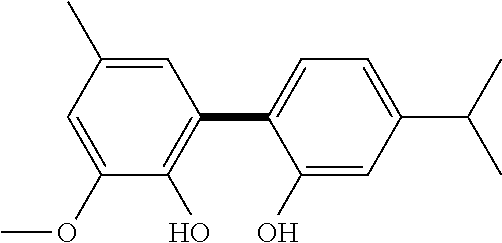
C1=C(C)C=C(OC)C(O)=C1C1=CC=C(C(C)C)C=C1O
